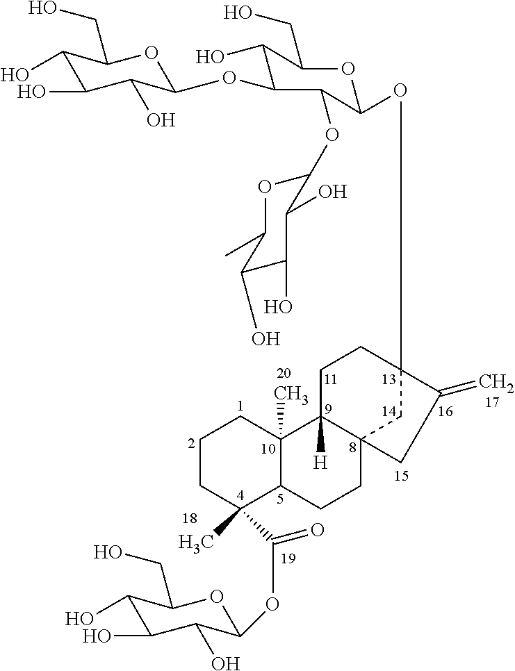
C1CC(C)(C(=O)OC2OC(CO)C(O)C(O)C2O)C2C(C)(C1)C1([H])C3(CC2)CC(OC2OC(CO)C(O)C(OC4OC(CO)C(O)C(O)C4O)C2OC2OC(C)C(O)C(O)C2O)(CC1)C(=C)C3
